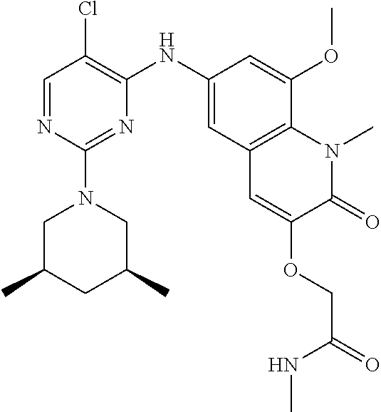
C1=NC(N2CC(C)CC(C)C2)=NC(NC2=CC3=C(C(OC)=C2)N(C)C(=O)C(OCC(NC)=O)=C3)=C1Cl
